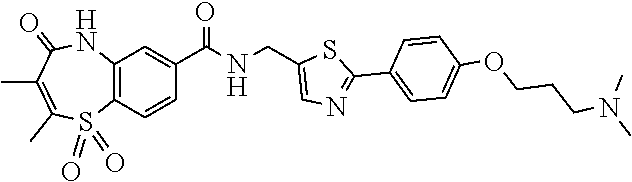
C12=C(C=CC(C(NCC3=CN=C(C4=CC=C(OCCCN(C)C)C=C4)S3)=O)=C1)S(=O)(=O)C(C)=C(C)C(=O)N2
